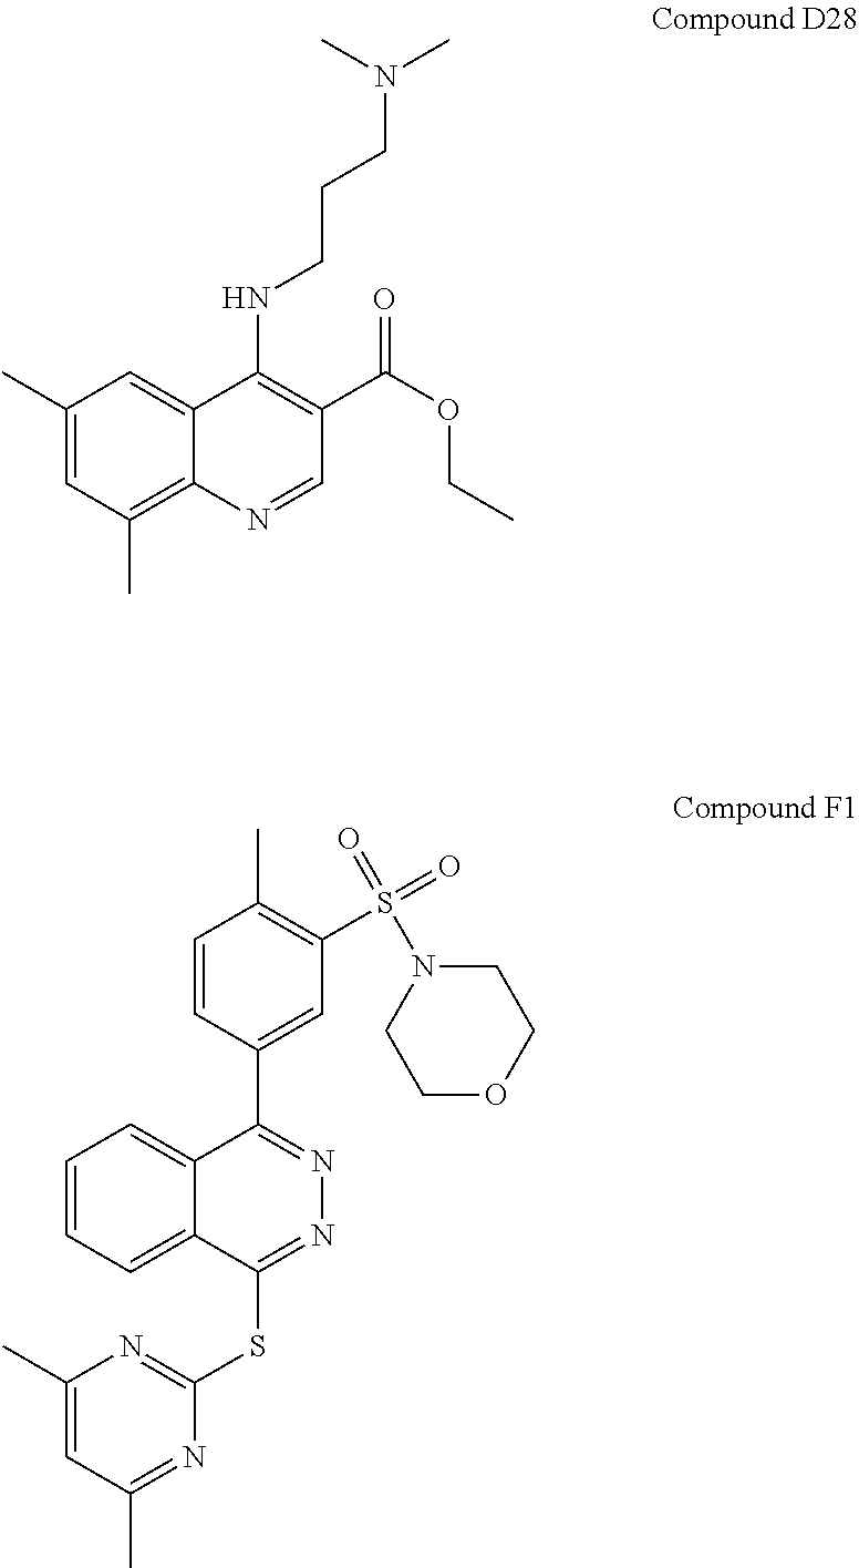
CN(C)CCCNC1=C(C(OCC)=O)C=NC2=C(C)C=C(C)C=C12.C1=CC(C2=NN=C(SC3=NC(C)=CC(C)=N3)C3=CC=CC=C23)=CC(S(N2CCOCC2)(=O)=O)=C1C
